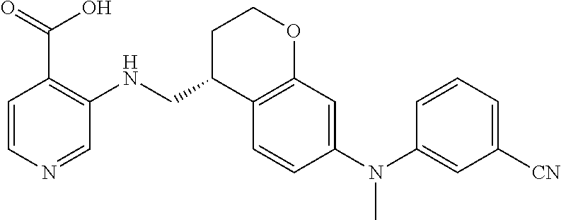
C1=CN=CC(NCC2C3=C(OCC2)C=C(N(C2=CC([CN])=CC=C2)C)C=C3)=C1C(=O)O
